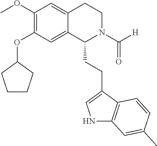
C1(OC2CCCC2)=C(OC)C=C2C(=C1)C(CCC1=CNC3=C1C=CC(C)=C3)N(C([H])=O)CC2
